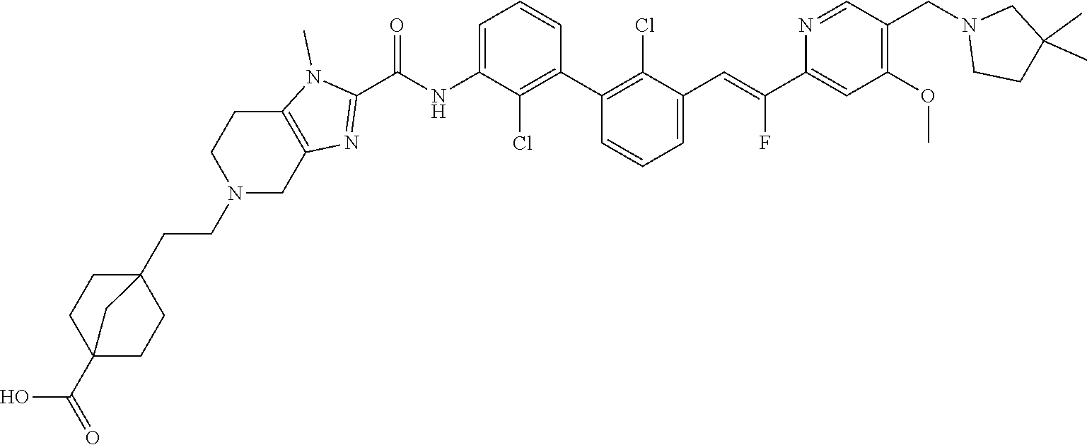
C1(C2=C(Cl)C(C=C(C3=CC(OC)=C(CN4CCC(C)(C)C4)C=N3)F)=CC=C2)=C(Cl)C(NC(C2=NC3=C(N2C)CCN(CCC24CCC(C(O)=O)(CC2)C4)C3)=O)=CC=C1
